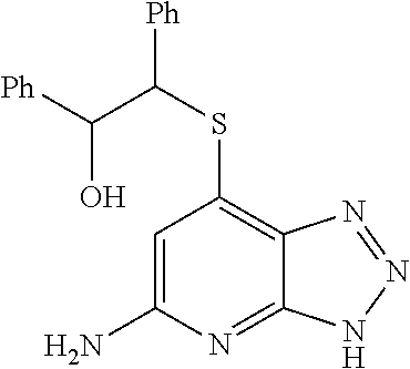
C1=C(N)N=C2C(=C1SC([Ph])C([Ph])O)N=NN2
